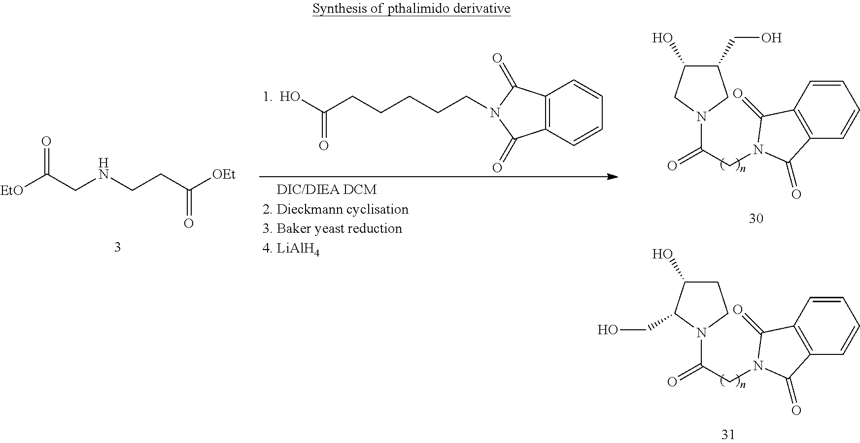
O=C(CNCCC([OEt])=O)[EtO].C12=C(C=CC=C1)C(=O)N(CCCCCC(O)=O)C2=O.N1(CC(=O)N2CC(CO)C(O)C2)C(=O)C2=C(C1=O)C=CC=C2.N1(CC(=O)N2CCC(O)C2CO)C(=O)C2=C(C1=O)C=CC=C2
